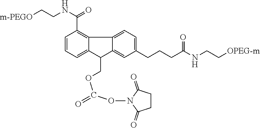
C1=CC=C2C(=C1C(NCC[m-PEGO])=O)C1=CC=C(CCCC(NCC[OPEG-m])=O)C=C1C2COC(=O)ON1C(=O)CCC1=O
